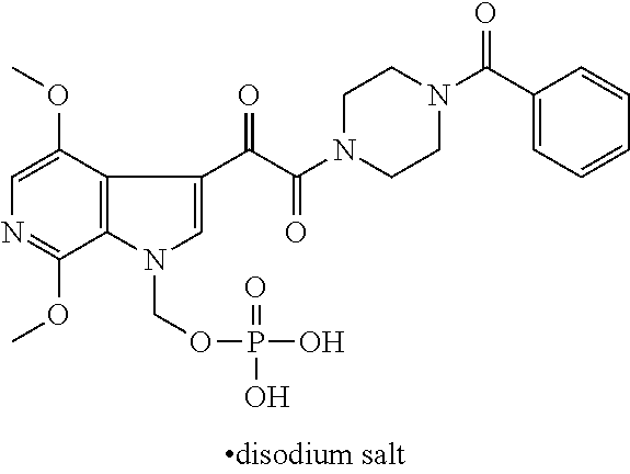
C1=C(OC)C2=C(C(OC)=N1)N(COP(=O)(O)O)C=C2C(C(N1CCN(C(C2=CC=CC=C2)=O)CC1)=O)=O
